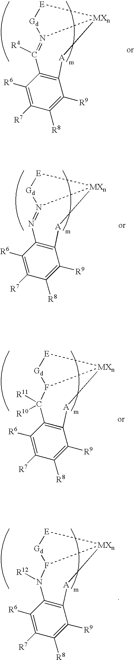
C12=C(C([R6])=C([R7])C([R8])=C1[R9])N=N1[MXn]([A]2)[E][Gd]1.C12=C(C([R6])=C([R7])C([R8])=C1[R9])C([R11])([R10])F1[MXn]([A]2)[E][Gd]1.C12=C(C([R6])=C([R7])C([R8])=C1[R9])C([R4])=N1[MXn]([A]2)[E][Gd]1.C12=C(C([R6])=C([R7])C([R8])=C1[R9])N([R12])F1[MXn]([A]2)[E][Gd]1
